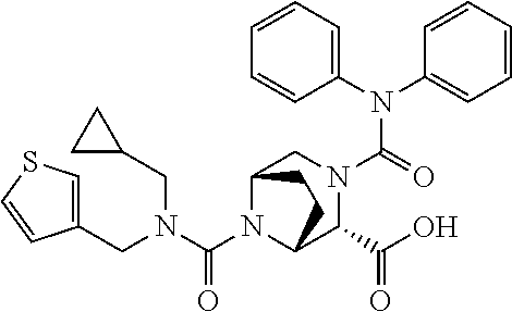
N(C(=O)N1CC2N(C(N(CC3=CSC=C3)CC3CC3)=O)C(C1C(O)=O)CC2)(C1=CC=CC=C1)C1=CC=CC=C1
